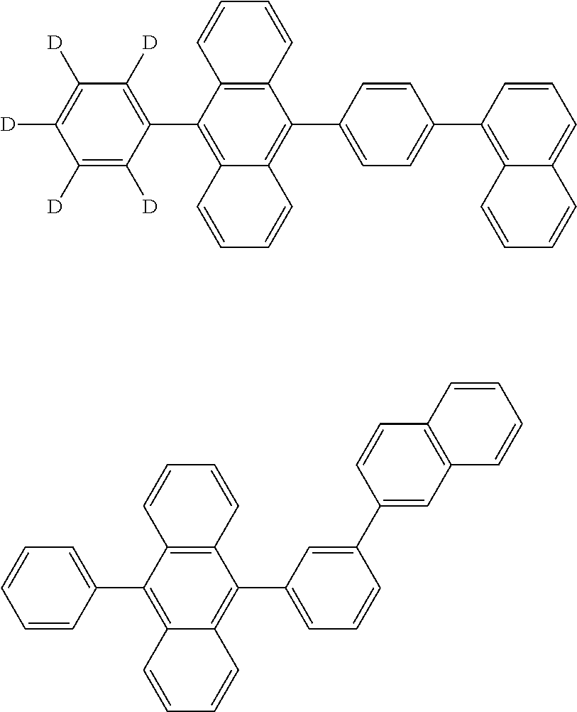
C1([D])=C([D])C(C2=C3C(=C(C4=CC=C(C5=C6C(=CC=C5)C=CC=C6)C=C4)C4=C2C=CC=C4)C=CC=C3)=C([D])C([D])=C1[D].C1=CC(C2=C3C(=C(C4=CC=CC(C5=CC6=C(C=C5)C=CC=C6)=C4)C4=C2C=CC=C4)C=CC=C3)=CC=C1
